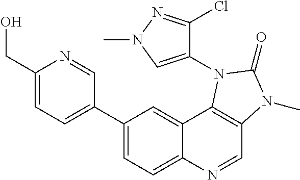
C1(CO)=CC=C(C2=CC=C3C(=C2)C2=C(C=N3)N(C)C(=O)N2C2=CN(C)N=C2Cl)C=N1
